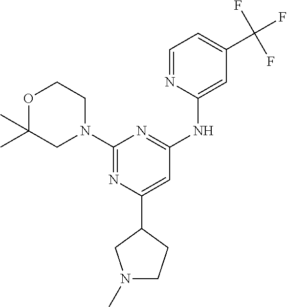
N1(C)CCC(C2=CC(NC3=CC(C(F)(F)F)=CC=N3)=NC(N3CCOC(C)(C)C3)=N2)C1
